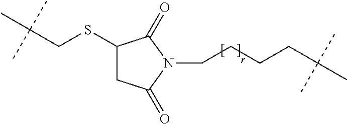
C(CCCC(C)(C)C)N1C(=O)C(SCC(C)(C)C)CC1=O
